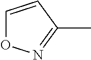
C1=CC(C)=NO1
